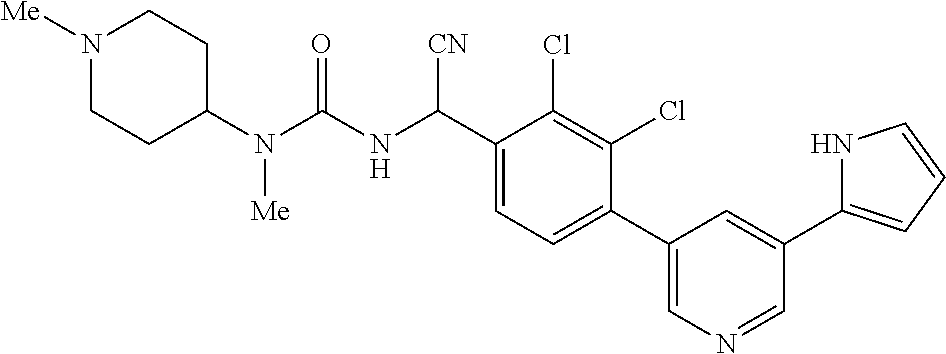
C1(N(C(NC(C2=CC=C(C3=CN=CC(C4=CC=CN4)=C3)C(Cl)=C2Cl)[CN])=O)[Me])CCN([Me])CC1
